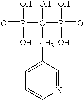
C1=C(CC(O)(P(=O)(O)O)P(=O)(O)O)C=NC=C1
